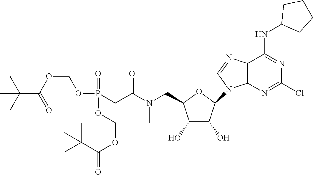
O1C(CN(C(CP(=O)(OCOC(=O)C(C)(C)C)OCOC(=O)C(C)(C)C)=O)C)C(O)C(O)C1N1C=NC2=C1N=C(Cl)N=C2NC1CCCC1
